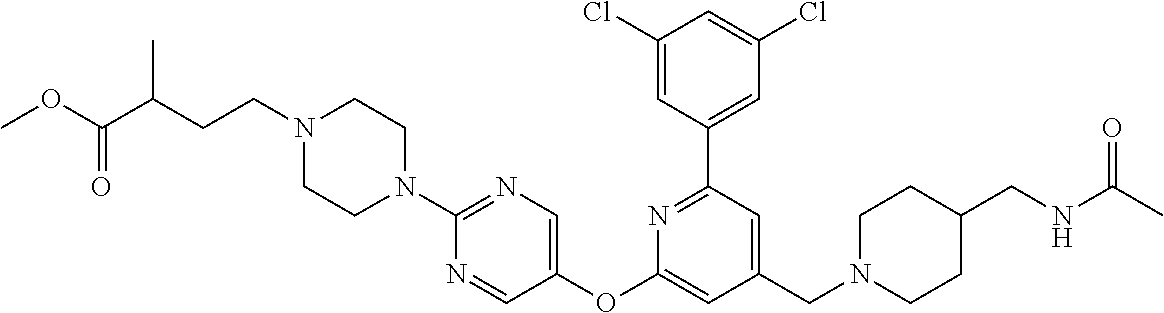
C1(Cl)=CC(C2=NC(OC3=CN=C(N4CCN(CCC(C)C(OC)=O)CC4)N=C3)=CC(CN3CCC(CNC(C)=O)CC3)=C2)=CC(Cl)=C1
